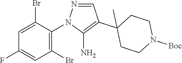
C1=C(Br)C(N2N=CC(C3(C)CCN([Boc])CC3)=C2N)=C(Br)C=C1F
